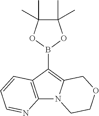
C12=C(C(B3OC(C)(C)C(C)(C)O3)=C3N1CCOC3)C=CC=N2
